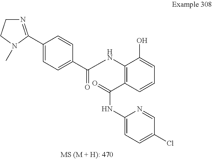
C1(C2=NCCN2C)=CC=C(C(=O)NC2=C(C(NC3=CC=C(Cl)C=N3)=O)C=CC=C2O)C=C1
